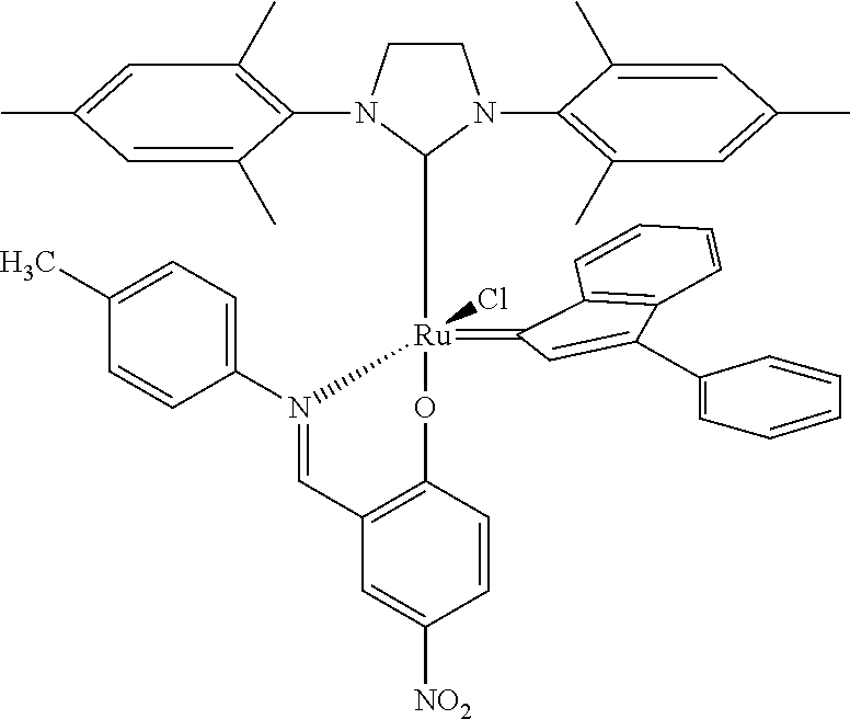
C1CN(C2=C(C)C=C(C)C=C2C)C([Ru]2(Cl)(=C3C=C(C4=CC=CC=C4)C4=C3C=CC=C4)OC3=C(C=C([NO2])C=C3)C=N2C2=CC=C(C)C=C2)N1C1=C(C)C=C(C)C=C1C
